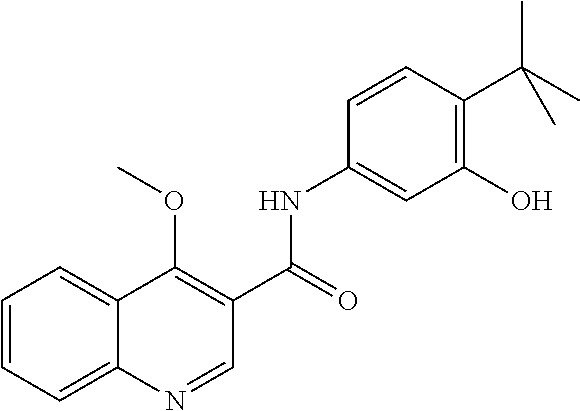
C1=CC=C2C(=C1)C(OC)=C(C(=O)NC1=CC(O)=C(C(C)(C)C)C=C1)C=N2
